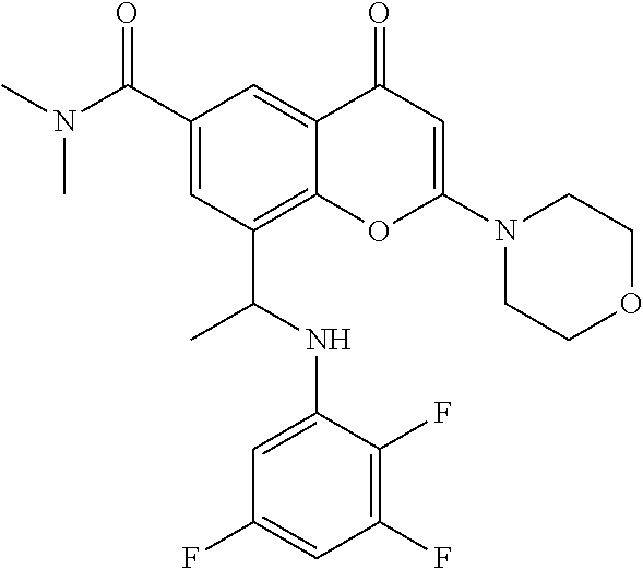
C1(C(N(C)C)=O)=CC(C(NC2=CC(F)=CC(F)=C2F)C)=C2C(=C1)C(=O)C=C(N1CCOCC1)O2
